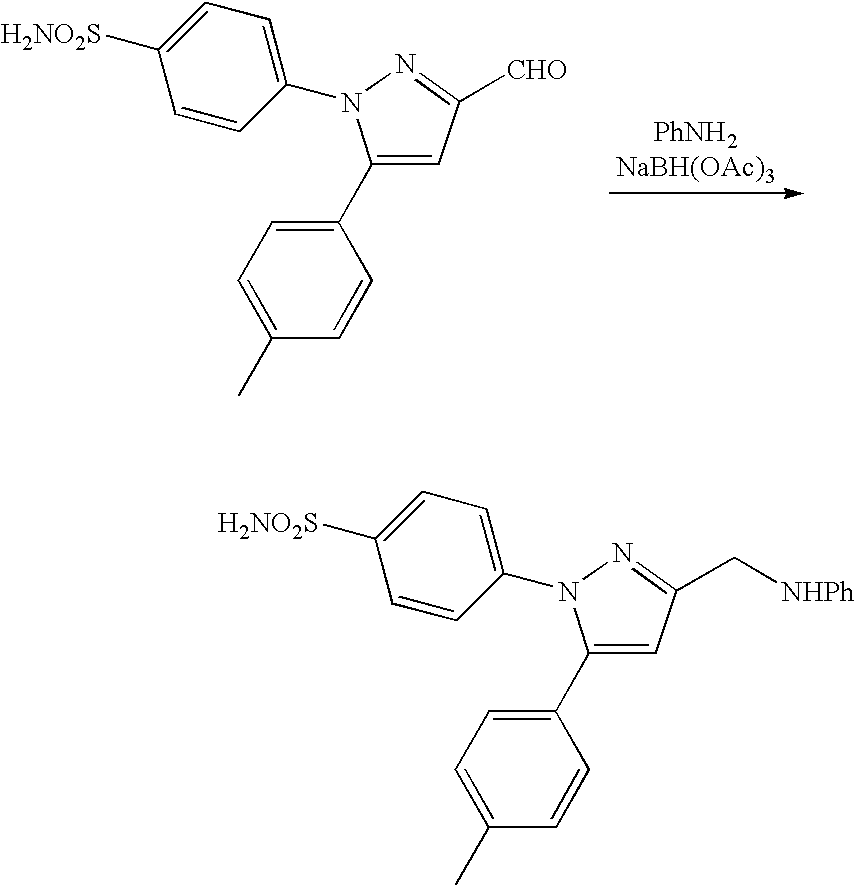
C1(C2=CC=C(C)C=C2)=CC([CHO])=NN1C1=CC=C([H2NO2S])C=C1.C1(C2=CC=C(C)C=C2)=CC(C[NHPh])=NN1C1=CC=C([H2NO2S])C=C1
